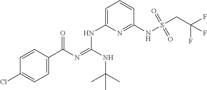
C1=CC(C(N=C(NC(C)(C)C)NC2=CC=CC(NS(CC(F)(F)F)(=O)=O)=N2)=O)=CC=C1Cl
